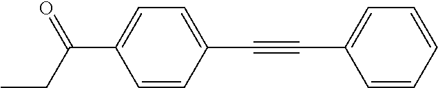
C1=CC=CC=C1C#CC1=CC=C(C(CC)=O)C=C1
